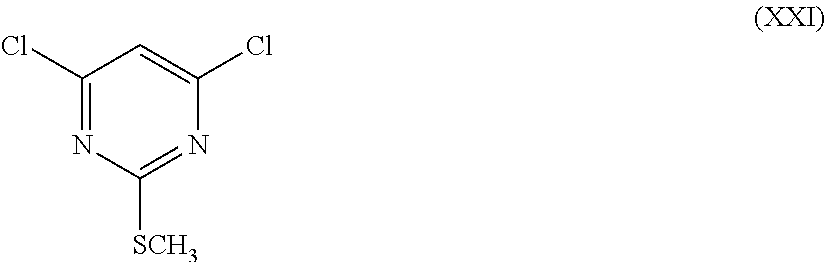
C1(Cl)=NC([SCH3])=NC(Cl)=C1
